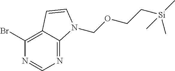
N1=C2C(=C(Br)N=C1)C=CN2COCC[Si](C)(C)C
